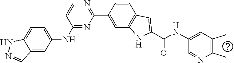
C1=C(NC2=NC(C3=CC4=C(C=C3)C=C(C(NC3=CC(C)=C(C)N=C3)=O)N4)=NC=C2)C=C2C(=C1)NN=C2
